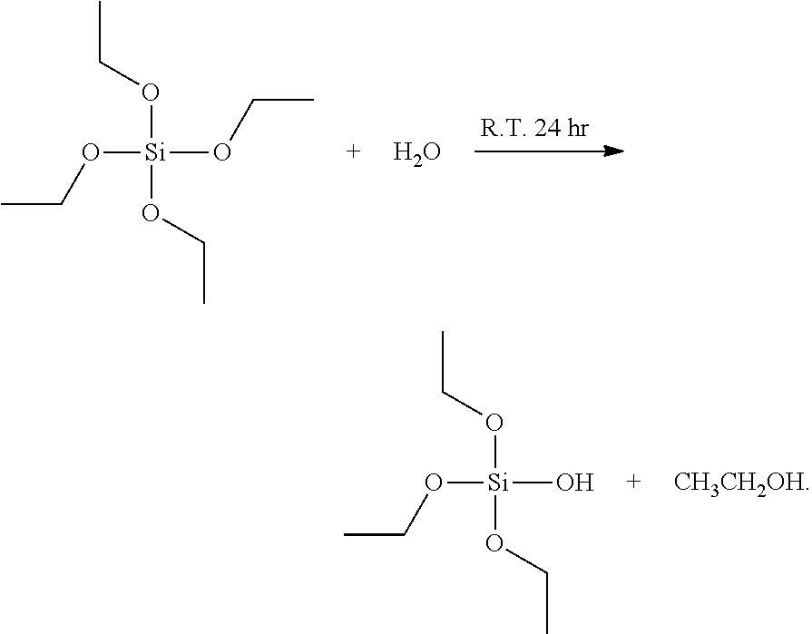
O([Si](OCC)(OCC)OCC)CC.O.O([Si](O)(OCC)OCC)CC.[CH3CH2OH]
